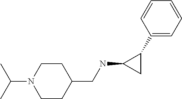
C1CC(CNC2CC2C2=CC=CC=C2)CCN1C(C)C
